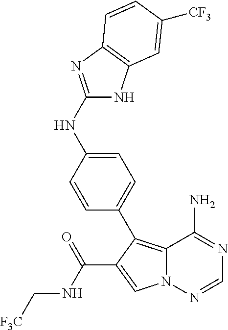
N12C(=C(C3=CC=C(NC4=NC5=C(N4)C=C([CF3])C=C5)C=C3)C(C(NC[F3C])=O)=C1)C(N)=NC=N2
